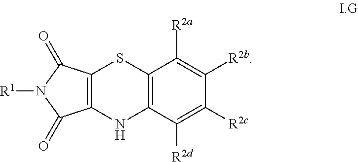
C12=C(C(=O)N([R1])C1=O)SC1=C(N2)C([R2d])=C([R2c])C([R2b])=C1[R2a]
